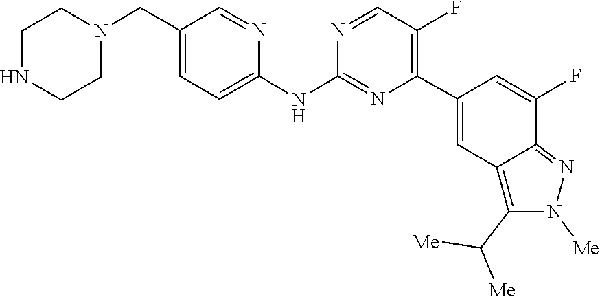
C1CNCCN1CC1=CC=C(NC2=NC(C3=CC4=C(C([Me])[Me])N([Me])N=C4C(F)=C3)=C(F)C=N2)N=C1
